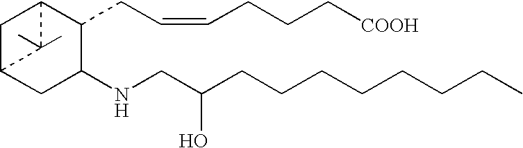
C1C2CC(NCC(CCCCCCCC)O)C(CC=CCCC[COOH])C1C2(C)C
